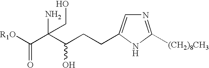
[R1O]C(C(C(CCC1=CN=C([(CH2)8CH3])N1)O)(N)CO)=O
